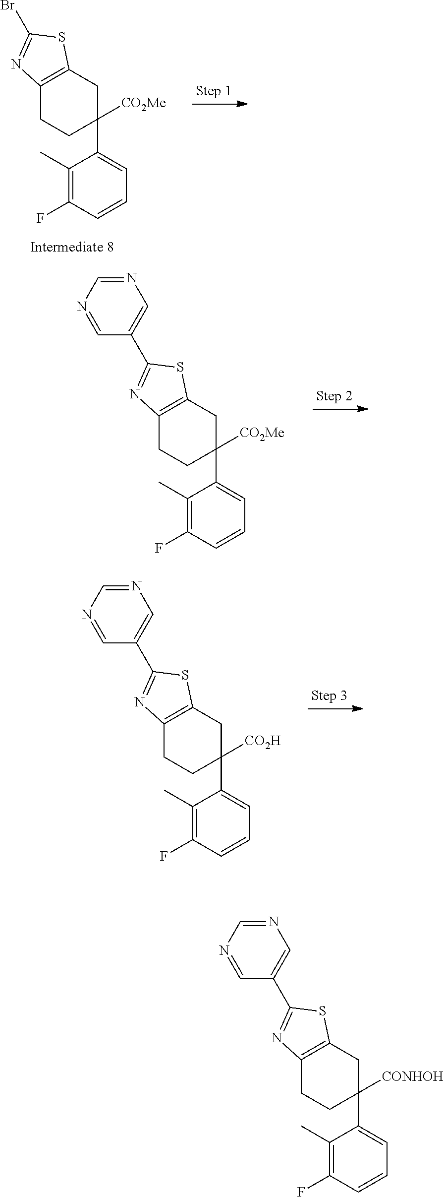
C1(C)=C(F)C=CC=C1C1([CO2Me])CC2=C(CC1)N=C(Br)S2.C1(C)=C(F)C=CC=C1C1([CO2Me])CC2=C(CC1)N=C(C1=CN=CN=C1)S2.C1(C)=C(F)C=CC=C1C1([CO2H])CC2=C(CC1)N=C(C1=CN=CN=C1)S2.C1(C)=C(F)C=CC=C1C1([CONHOH])CC2=C(CC1)N=C(C1=CN=CN=C1)S2
